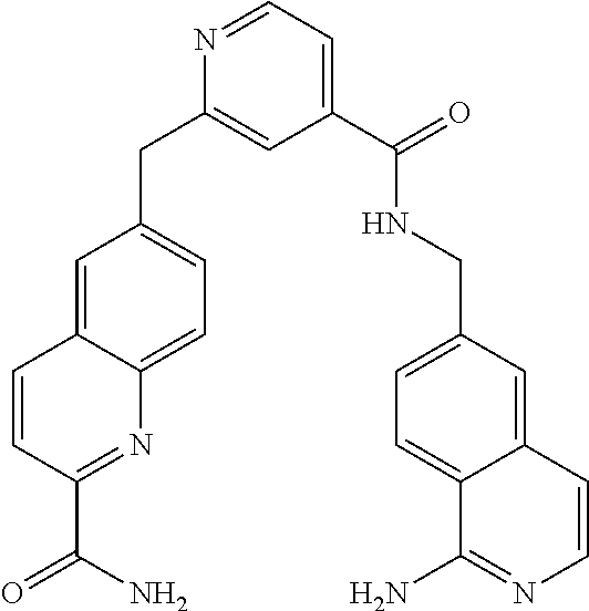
N1=CC=C(C(NCC2=CC=C3C(=C2)C=CN=C3N)=O)C=C1CC1=CC=C2C(=C1)C=CC(C(N)=O)=N2
